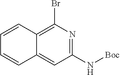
C12=CC(N[Boc])=NC(Br)=C1C=CC=C2
